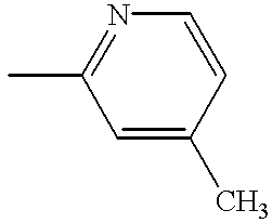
CC1=NC=CC(C)=C1
